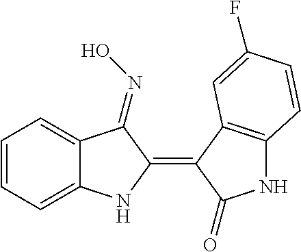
C1=CC=C2C(=C1)C(=NO)C(=C1C(=O)NC3=C1C=C(F)C=C3)N2
